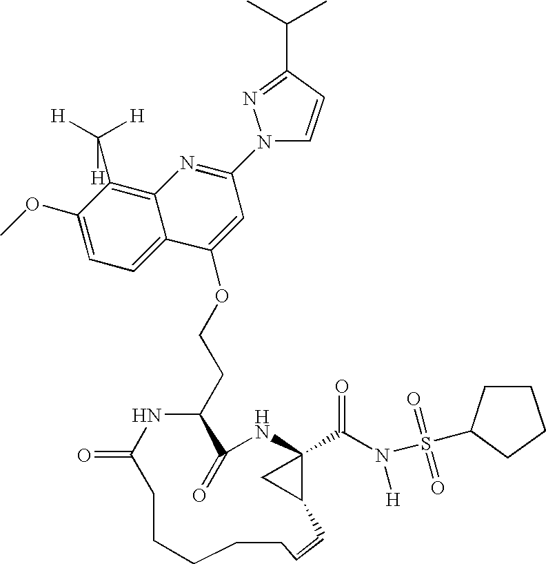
C1(OC)=CC=C2C(=C1C([H])([H])[H])N=C(N1C=CC(C(C)C)=N1)C=C2OCCC1C(=O)NC2(C(N(S(=O)(=O)C3CCCC3)[H])=O)C(C2)C=CCCCCCC(=O)N1
